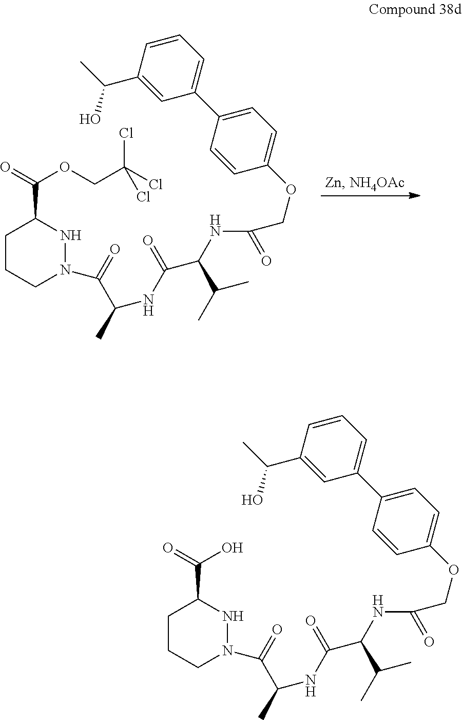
C1CCN(C(=O)C(C)NC(C(NC(=O)COC2=CC=C(C3=CC=CC(C(C)O)=C3)C=C2)C(C)C)=O)NC1C(=O)OCC(Cl)(Cl)Cl.C1CCN(C(=O)C(C)NC(C(NC(=O)COC2=CC=C(C3=CC=CC(C(C)O)=C3)C=C2)C(C)C)=O)NC1C(=O)O
